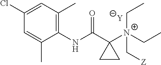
[Y].C1=C(C)C(NC(C2([N+](C[Z])(CC)CC)CC2)=O)=C(C)C=C1Cl
